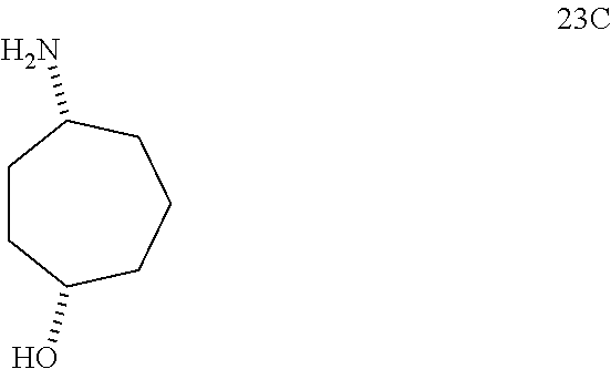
C1CC(O)CCCC1N
